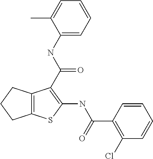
C12=C(CCC1)C(C(=O)NC1=CC=CC=C1C)=C(NC(=O)C1=C(Cl)C=CC=C1)S2
